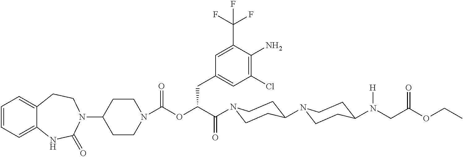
C1(N2CCC3=CC=CC=C3NC2=O)CCN(C(OC(C(=O)N2CCC(N3CCC(N(CC(OCC)=O)[H])CC3)CC2)CC2=CC(Cl)=C(N)C(C(F)(F)F)=C2)=O)CC1
